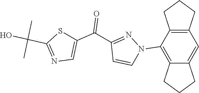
N1=C(C(C2=CN=C(C(O)(C)C)S2)=O)C=CN1C1=C2CCCC2=CC2=C1CCC2
